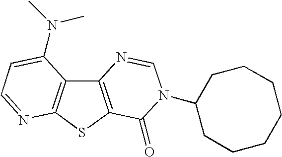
C12=C(SC3=C1C(N(C)C)=CC=N3)C(=O)N(C1CCCCCCC1)C=N2
